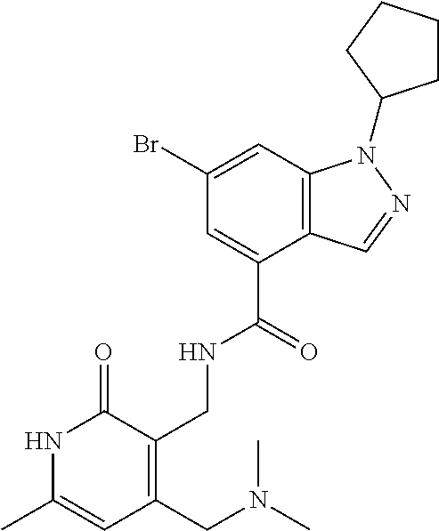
C12=C(C=C(Br)C=C1C(NCC1=C(CN(C)C)C=C(C)NC1=O)=O)N(C1CCCC1)N=C2
